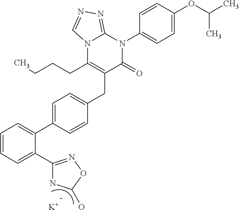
C(C1=C(CCCC)N2C(=NN=C2)N(C2=CC=C(OC(C)C)C=C2)C1=O)C1=CC=C(C2=CC=CC=C2C2=NOC(O)N2)C=C1.[K]
